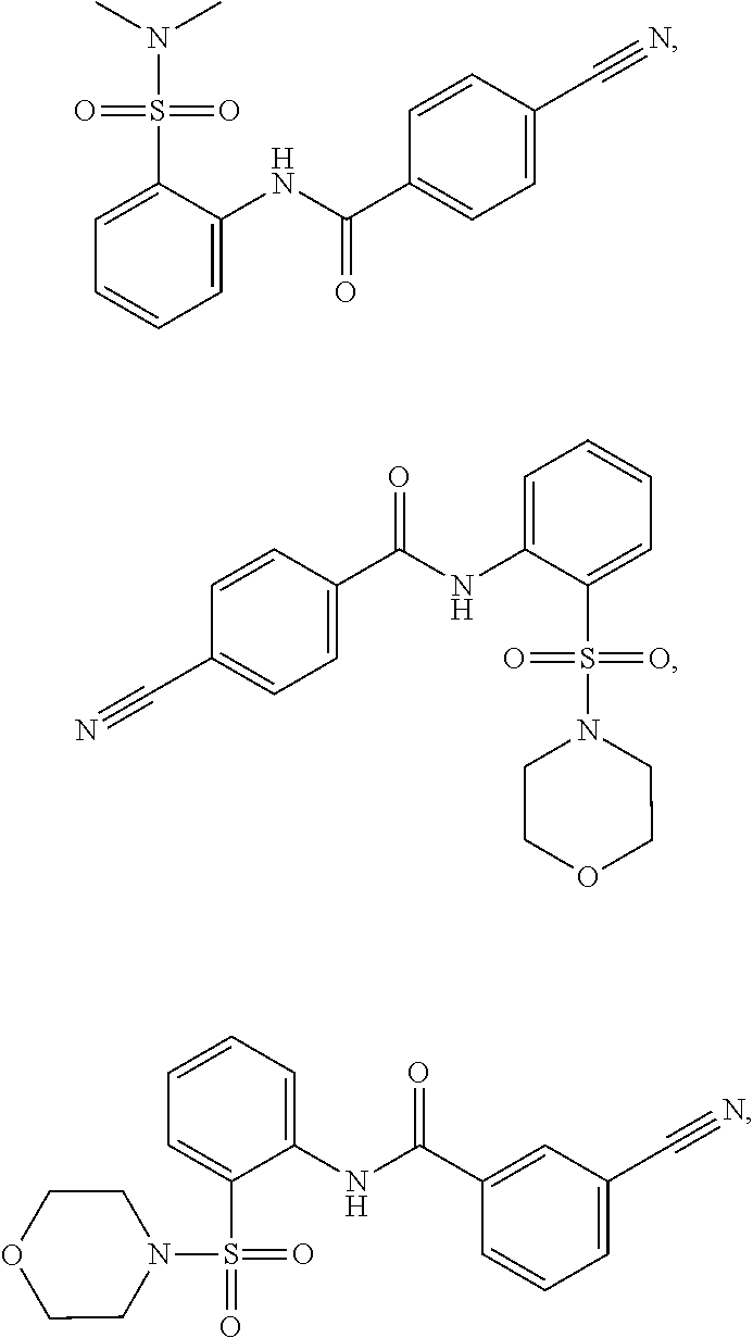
C1=C(S(N(C)C)(=O)=O)C(NC(C2=CC=C(C#N)C=C2)=O)=CC=C1.C1=C(S(N2CCOCC2)(=O)=O)C(NC(C2=CC=C(C#N)C=C2)=O)=CC=C1.O=S(N1CCOCC1)(C1=CC=CC=C1NC(C1=CC(C#N)=CC=C1)=O)=O
